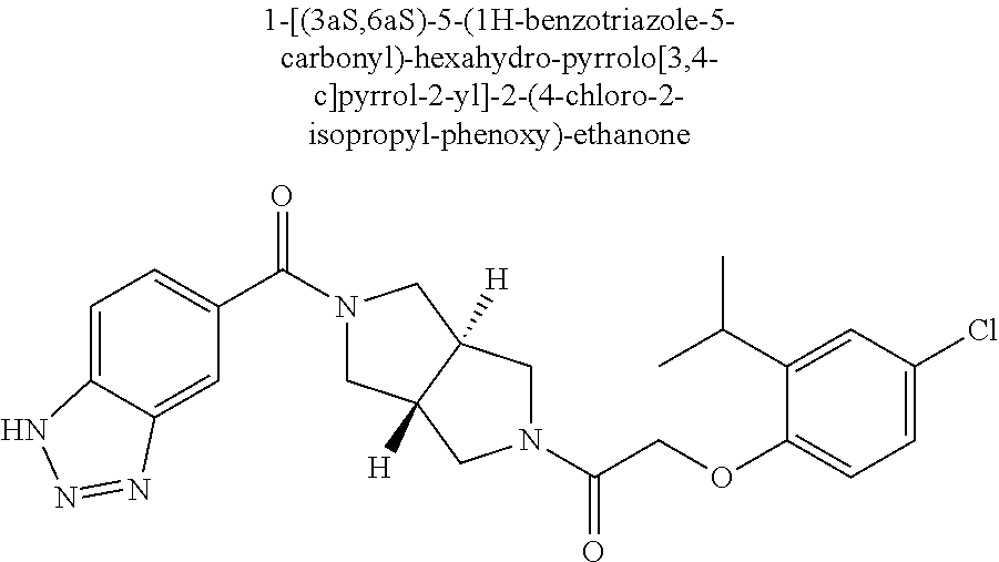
C(COC1=CC=C(Cl)C=C1C(C)C)(=O)N1CC2([H])CN(C(=O)C3=CC=C4C(=C3)N=NN4)CC2([H])C1
